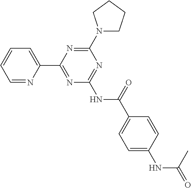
C1=NC(C2=NC(NC(=O)C3=CC=C(NC(=O)C)C=C3)=NC(N3CCCC3)=N2)=CC=C1
